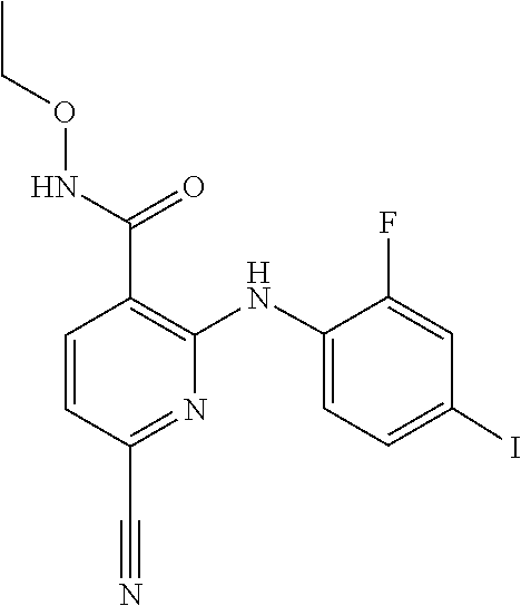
C1=C(NC2=C(C(NOCC)=O)C=CC(C#N)=N2)C(F)=CC(I)=C1
